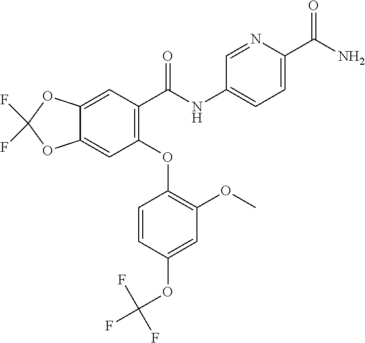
C12=CC(C(NC3=CC=C(C(N)=O)N=C3)=O)=C(OC3=C(OC)C=C(OC(F)(F)F)C=C3)C=C1OC(F)(F)O2
